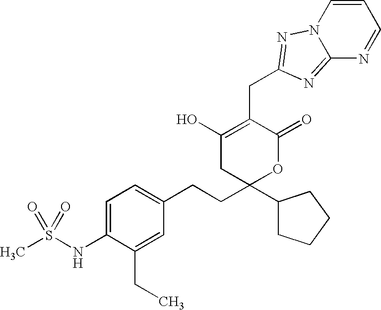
CS(NC1=CC=C(CCC2(C3CCCC3)OC(=O)C(CC3=NN4C=CC=NC4=N3)=C(O)C2)C=C1CC)(=O)=O
